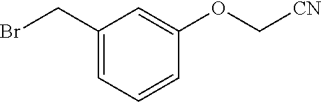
C1(CBr)=CC=CC(OC[CN])=C1
